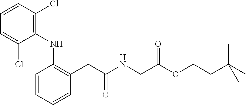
C(C(NCC(OCCC(C)(C)C)=O)=O)C1=C(NC2=C(Cl)C=CC=C2Cl)C=CC=C1
